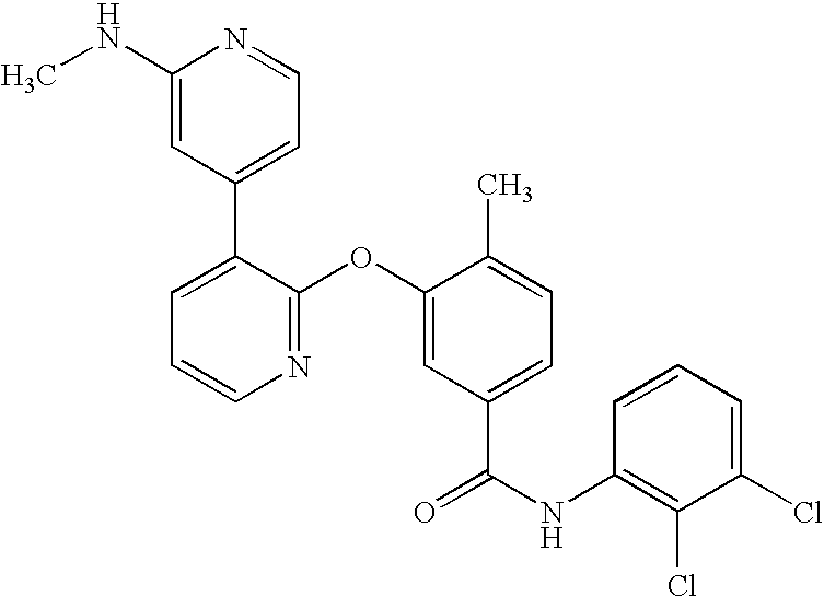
N1=C(OC2=CC(C(NC3=C(Cl)C(Cl)=CC=C3)=O)=CC=C2C)C(C2=CC=NC(NC)=C2)=CC=C1
